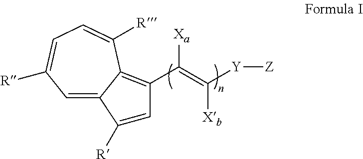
C1=C2C(=C(C(=C([Y][Z])[Xb])[Xa])C=C2[R])C([R])=CC=C1[R]
